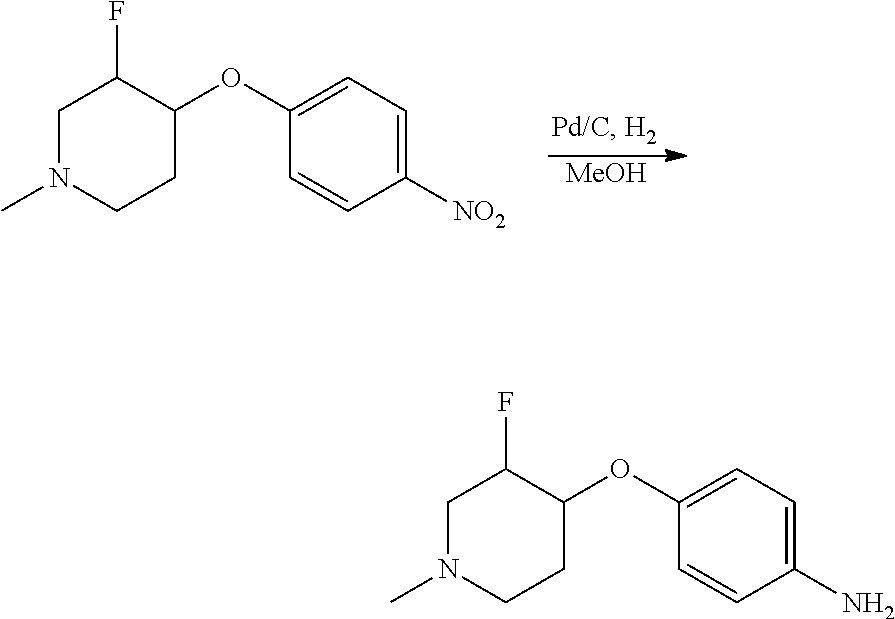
C1N(C)CCC(OC2=CC=C([NO2])C=C2)C1F.[MeOH].C1N(C)CCC(OC2=CC=C(N)C=C2)C1F
